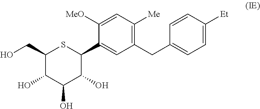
C1(CO)C(O)C(O)C(O)C(C2=CC(CC3=CC=C([Et])C=C3)=C([Me])C=C2[MeO])S1
